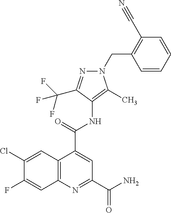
C1(Cl)=CC2=C(N=C(C(N)=O)C=C2C(=O)NC2=C(C)N(CC3=C(C#N)C=CC=C3)N=C2C(F)(F)F)C=C1F
